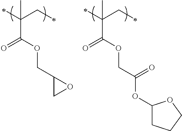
C(C(=O)OCC1OC1)(CC)(C)C.C(C(OCC(OC1CCCO1)=O)=O)(CC)(C)C
